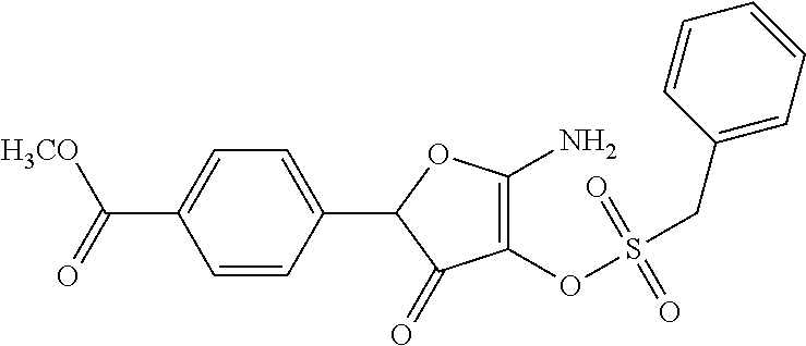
C1(OS(=O)(CC2=CC=CC=C2)=O)=C(N)OC(C2=CC=C(C([H3CO])=O)C=C2)C1=O
